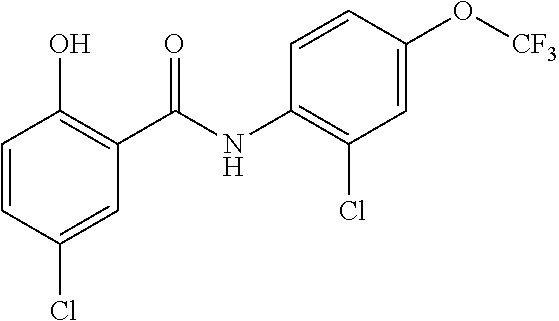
C1=CC(Cl)=CC(C(NC2=C(Cl)C=C(O[CF3])C=C2)=O)=C1O
